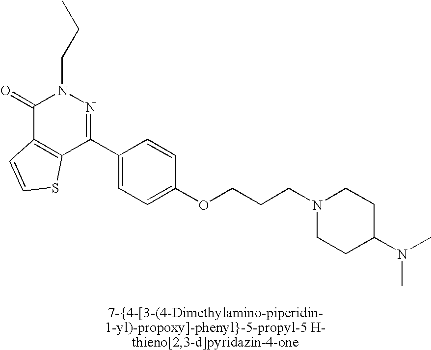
C1(=O)C2=C(C(C3=CC=C(OCCCN4CCC(N(C)C)CC4)C=C3)=NN1CCC)SC=C2
